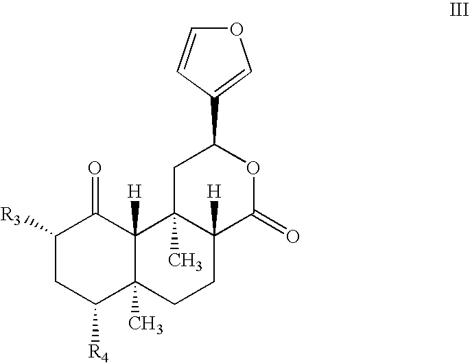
C1([R3])CC([R4])C2(C)C([H])(C1=O)C1(C)C([H])(CC2)C(=O)OC(C2=COC=C2)C1
